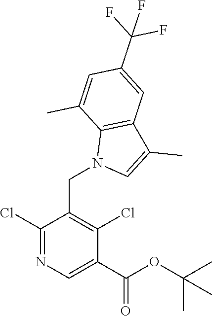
C1(Cl)=NC=C(C(OC(C)(C)C)=O)C(Cl)=C1CN1C=C(C)C2=C1C(C)=CC(C(F)(F)F)=C2
